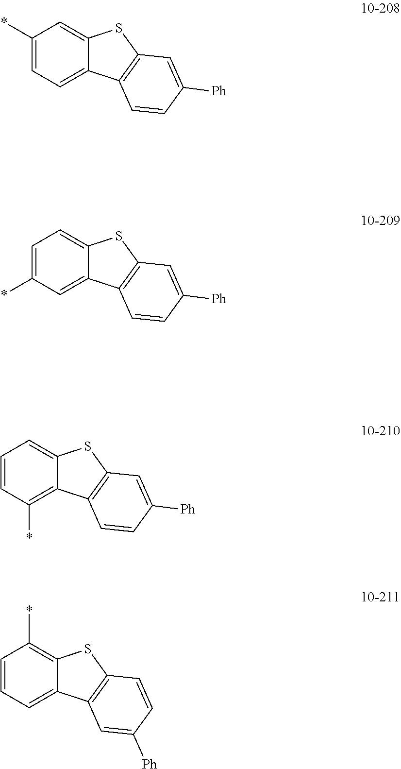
C1=CC(*)=C2C(=C1)SC1=C2C=CC([Ph])=C1.C1=CC=C2C(=C1*)SC1=C2C=C([Ph])C=C1.C1(*)=CC=C2C(=C1)SC1=C2C=CC([Ph])=C1.C1=C(*)C=C2C(=C1)SC1=C2C=CC([Ph])=C1
